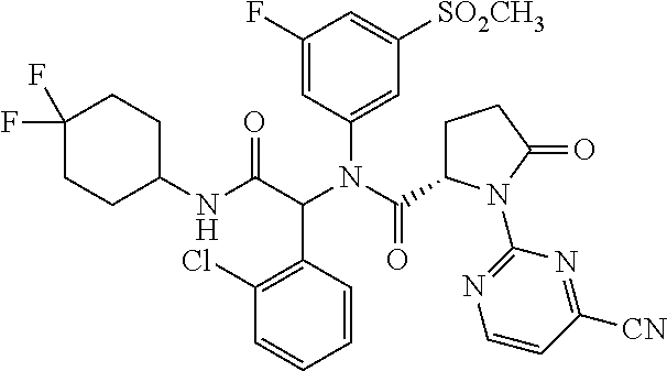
C1(F)=CC(N(C(C2CCC(=O)N2C2=NC=CC([CN])=N2)=O)C(C(NC2CCC(F)(F)CC2)=O)C2=C(Cl)C=CC=C2)=CC([SO2CH3])=C1
